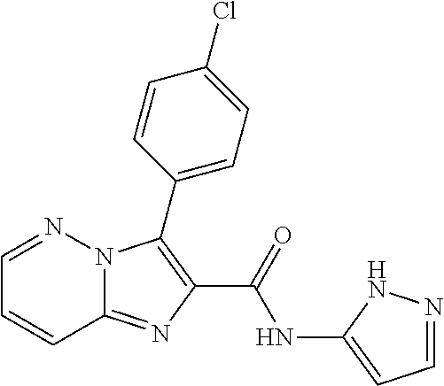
C12=NC(C(=O)NC3=CC=NN3)=C(C3=CC=C(Cl)C=C3)N1N=CC=C2
